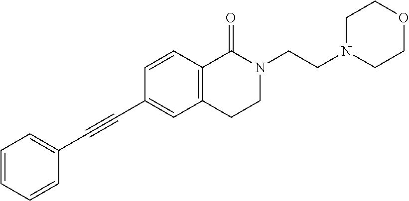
C1=CC=CC(C#CC2=CC3=C(C=C2)C(=O)N(CCN2CCOCC2)CC3)=C1
